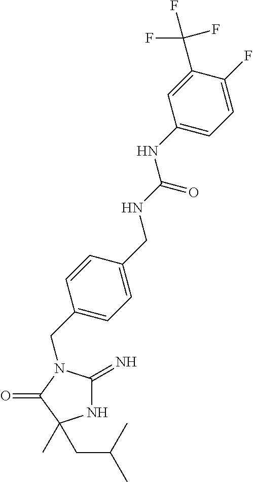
N1C(=N)N(CC2=CC=C(CNC(NC3=CC=C(F)C(C(F)(F)F)=C3)=O)C=C2)C(=O)C1(C)CC(C)C
